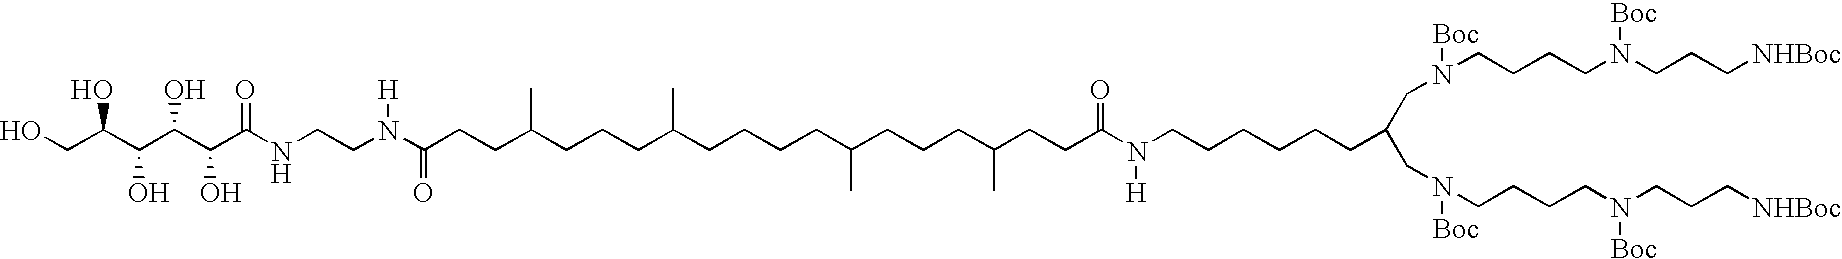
OCC(C(C(C(C(NCCN(C(CCC(CCCC(CCCCC(CCCC(CCC(N(CCCCCCC(CN([Boc])CCCCN([Boc])CCC[NHBoc])CN([Boc])CCCCN([Boc])CCC[NHBoc])[H])=O)C)C)C)C)=O)[H])=O)O)O)O)O
